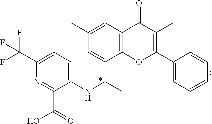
N1=C(C(O)=O)C(NC(C2=CC(C)=CC3=C2OC(C2=CC=CC=C2)=C(C)C3=O)C)=CC=C1C(F)(F)F
